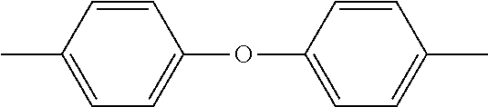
C1=CC(C)=CC=C1OC1=CC=C(C)C=C1
